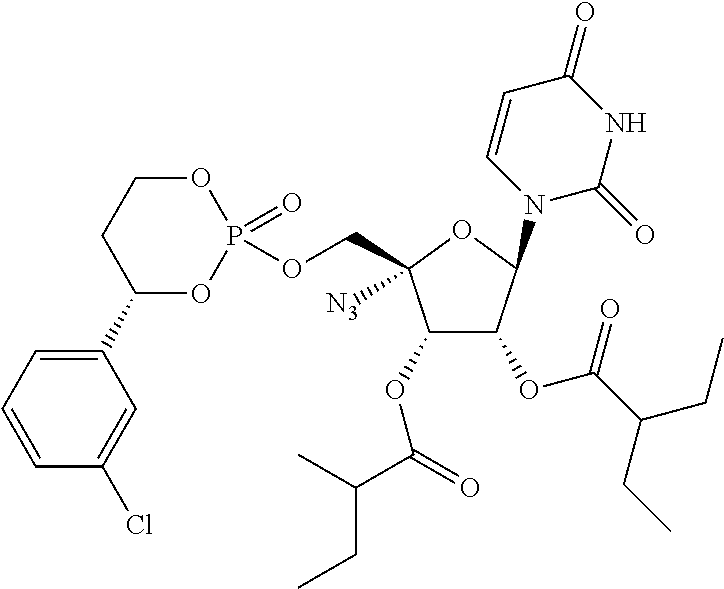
C1(OC(=O)C(CC)C)C(OC(C(CC)CC)=O)C(N2C=CC(=O)NC2=O)OC1(COP1(=O)OCCC(C2=CC=CC(Cl)=C2)O1)[N3]
